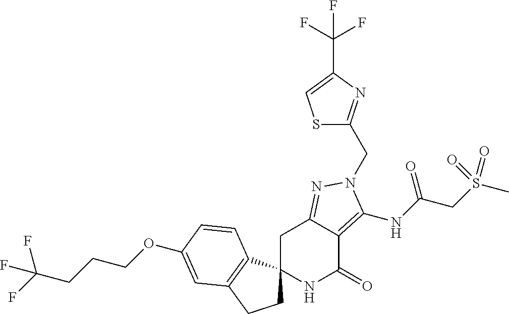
O(C1=CC2=C(C3(CC2)NC(=O)C2=C(NC(=O)CS(C)(=O)=O)N(CC4=NC(C(F)(F)F)=CS4)N=C2C3)C=C1)CCCC(F)(F)F
